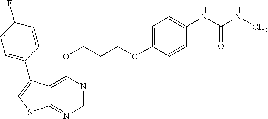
C12=C(OCCCOC3=CC=C(NC(NC)=O)C=C3)N=CN=C1SC=C2C1=CC=C(F)C=C1
